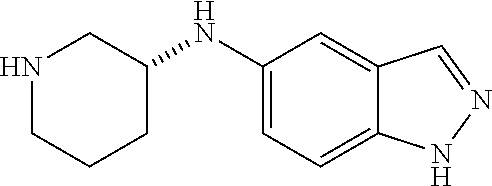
N1CCCC(NC2=CC=C3C(=C2)C=NN3)C1
